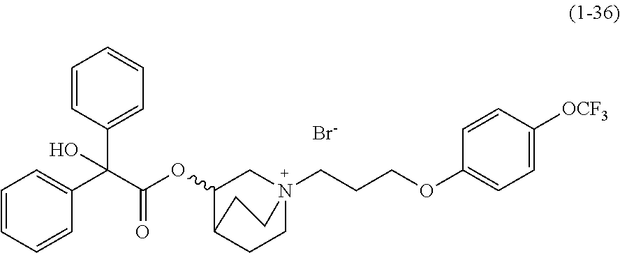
C1CC2C(OC(C(C3=CC=CC=C3)(C3=CC=CC=C3)O)=O)CN1(CCCOC1=CC=C([OCF3])C=C1)CC2.[Br-]
